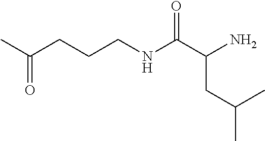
C(CCCNC(C(N)CC(C)C)=O)(C)=O
